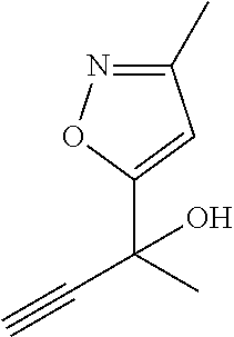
C#CC(C)(C1=CC(C)=NO1)O
